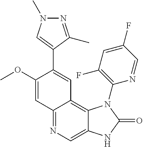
C12=NC=C3C(=C1C=C(C1=CN(C)N=C1C)C(OC)=C2)N(C1=C(F)C=C(F)C=N1)C(=O)N3
